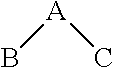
B[A]C
